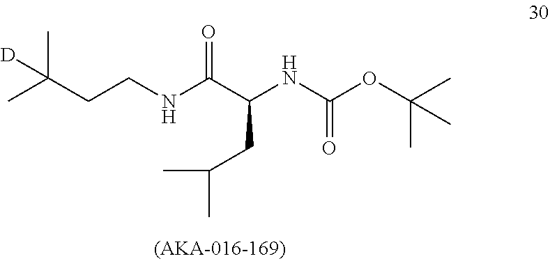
CC(CCNC(C(NC(OC(C)(C)C)=O)CC(C)C)=O)(C)[D]
